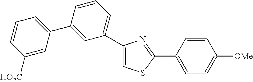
C1(C2=CC=CC([HO2C])=C2)=CC(C2=CSC(C3=CC=C([OMe])C=C3)=N2)=CC=C1
